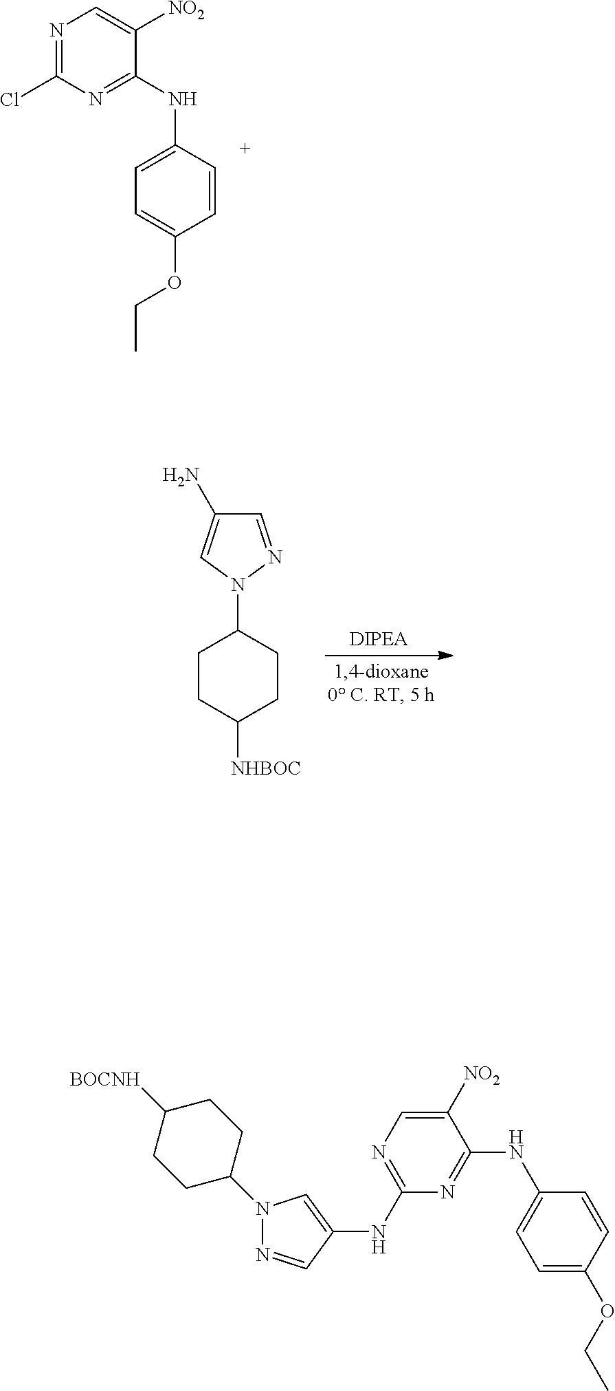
C1=NN(C2CCC([NHBOC])CC2)C=C1N.N1=C(Cl)N=C(NC2=CC=C(OCC)C=C2)C([NO2])=C1.N1=CC(NC2=NC=C([NO2])C(NC3=CC=C(OCC)C=C3)=N2)=CN1C1CCC([BOCNH])CC1
